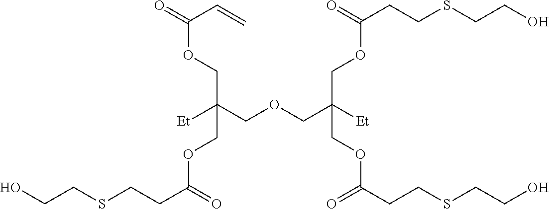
C(COCC([Et])(COC(CCSCCO)=O)COC(=O)CCSCCO)([Et])(COC(=O)C=C)COC(CCSCCO)=O
